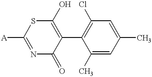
C1(C)=CC(C)=CC(Cl)=C1C1=C(O)SC([A])=NC1=O
